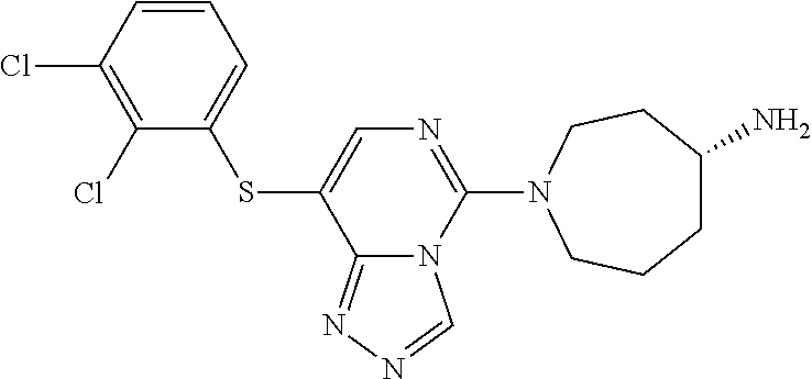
C1(Cl)=C(Cl)C=CC=C1SC1=CN=C(N2CCC(N)CCC2)N2C1=NN=C2
